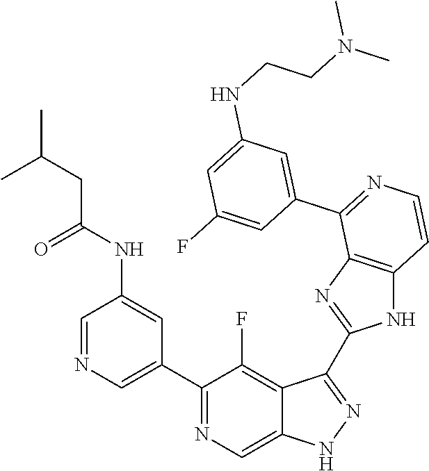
C1=NC=C(C2=NC=C3C(=C2F)C(C2=NC4=C(N2)C=CN=C4C2=CC(NCCN(C)C)=CC(F)=C2)=NN3)C=C1NC(CC(C)C)=O
